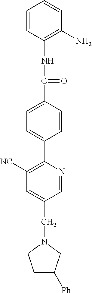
C1=CC(NC(C2=CC=C(C3=C([NC])C=C(CN4CCC([Ph])C4)C=N3)C=C2)=O)=C(N)C=C1
